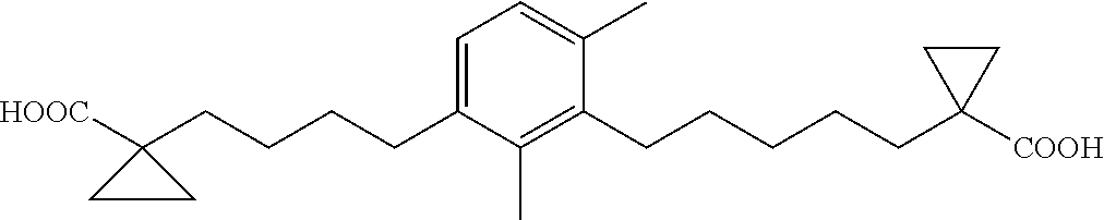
C(CCCC1([HOOC])CC1)C1=CC=C(C)C(CCCCCC2([COOH])CC2)=C1C
